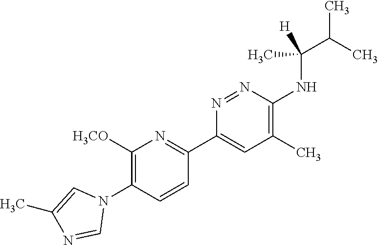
C1([H3CO])=C(N2C=C(C)N=C2)C=CC(C2=CC(C)=C(NC(C(C)C)(C)[H])N=N2)=N1
